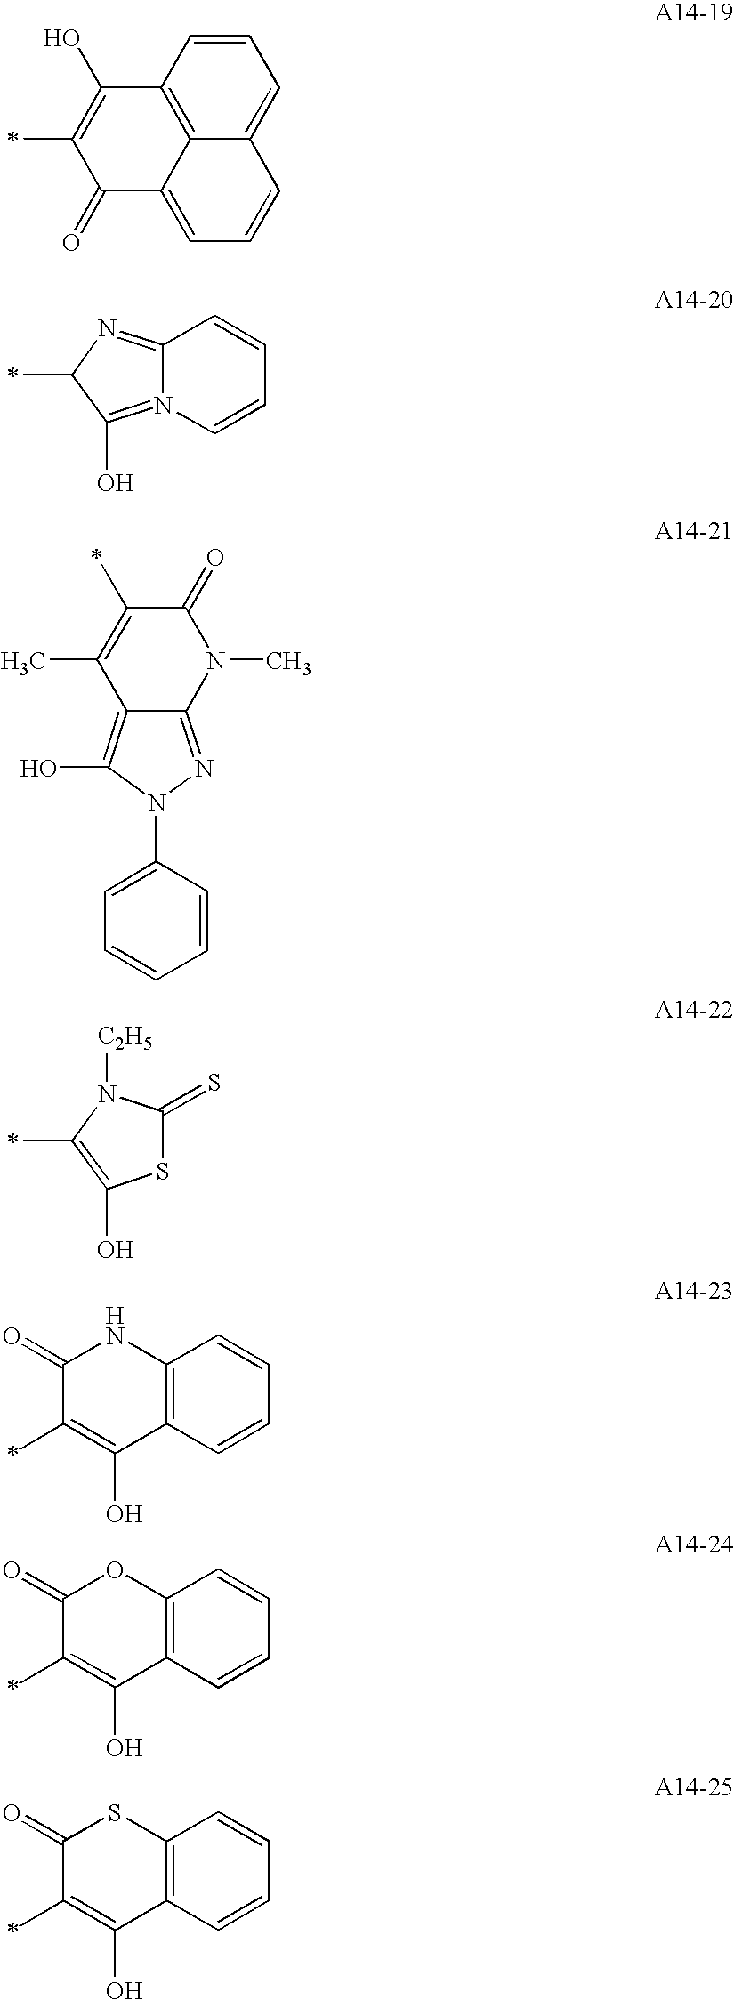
C1=CC2=C3C(=C1)C=CC=C3C(=O)C(C)=C2O.C12=NC(C)C(O)=N1C=CC=C2.C1(=O)C(C)=C(C)C2=C(O)N(C3=CC=CC=C3)N=C2N1C.S1C(=S)N([C2H5])C(C)=C1O.C12=C(C=CC=C1)C(O)=C(C)C(=O)N2.C12=C(C=CC=C1)C(O)=C(C)C(=O)O2.C12=C(C=CC=C1)C(O)=C(C)C(=O)S2
